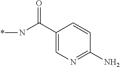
C1(C(N*)=O)=CN=C(N)C=C1
